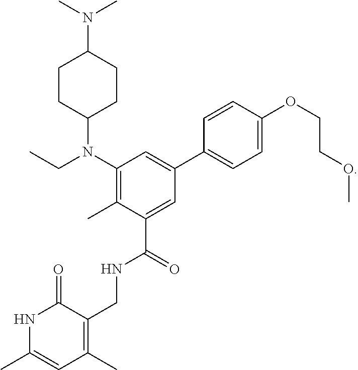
N(C)(C)C1CCC(N(C2=C(C)C(C(NCC3=C(C)C=C(C)NC3=O)=O)=CC(C3=CC=C(OCCOC)C=C3)=C2)CC)CC1
